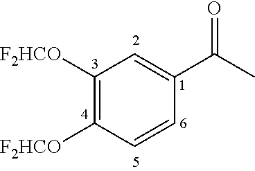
[F2HCO]C1=C([F2HCO])C=C(C(C)=O)C=C1
